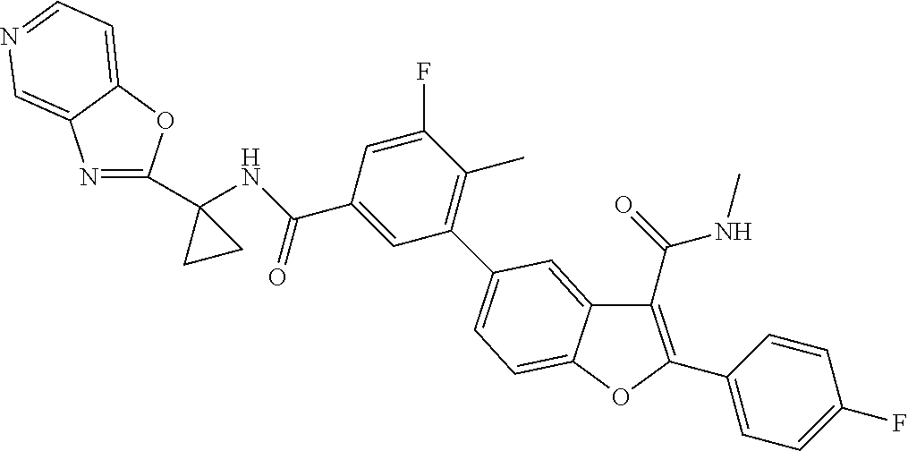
C1(C2=CC=C3C(=C2)C(C(NC)=O)=C(C2=CC=C(F)C=C2)O3)=C(C)C(F)=CC(C(=O)NC2(C3=NC4=CN=CC=C4O3)CC2)=C1
